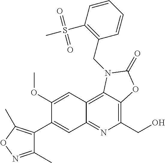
C1(OC)=CC2=C3C(=C(CO)N=C2C=C1C1=C(C)ON=C1C)OC(=O)N3CC1=C(S(=O)(=O)C)C=CC=C1
